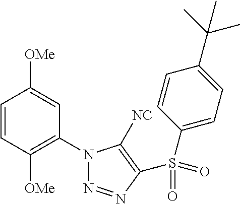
C1=CC([OMe])=C(N2N=NC(S(=O)(C3=CC=C(C(C)(C)C)C=C3)=O)=C2[NC])C=C1[OMe]
